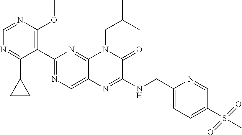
C1(C2=NC=C3C(=N2)N(CC(C)C)C(=O)C(NCC2=CC=C(S(C)(=O)=O)C=N2)=N3)=C(OC)N=CN=C1C1CC1
